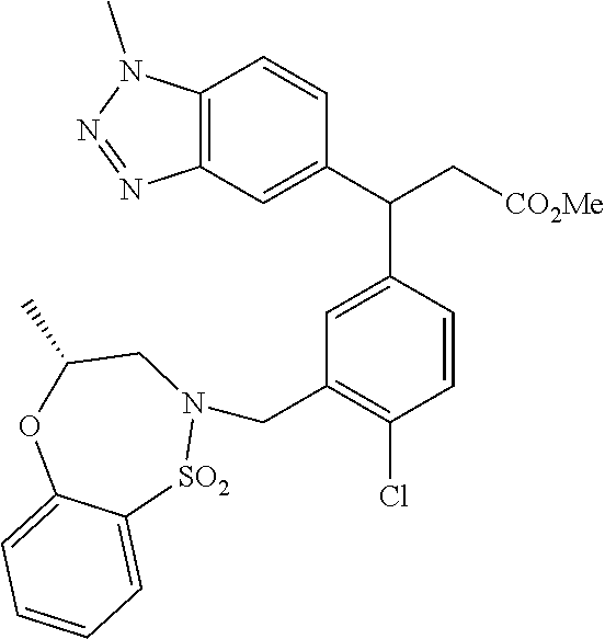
C12=C(C=C(C(C[CO2Me])C3=CC(CN4[SO2]C5=CC=CC=C5OC(C)C4)=C(Cl)C=C3)C=C1)N=NN2C
